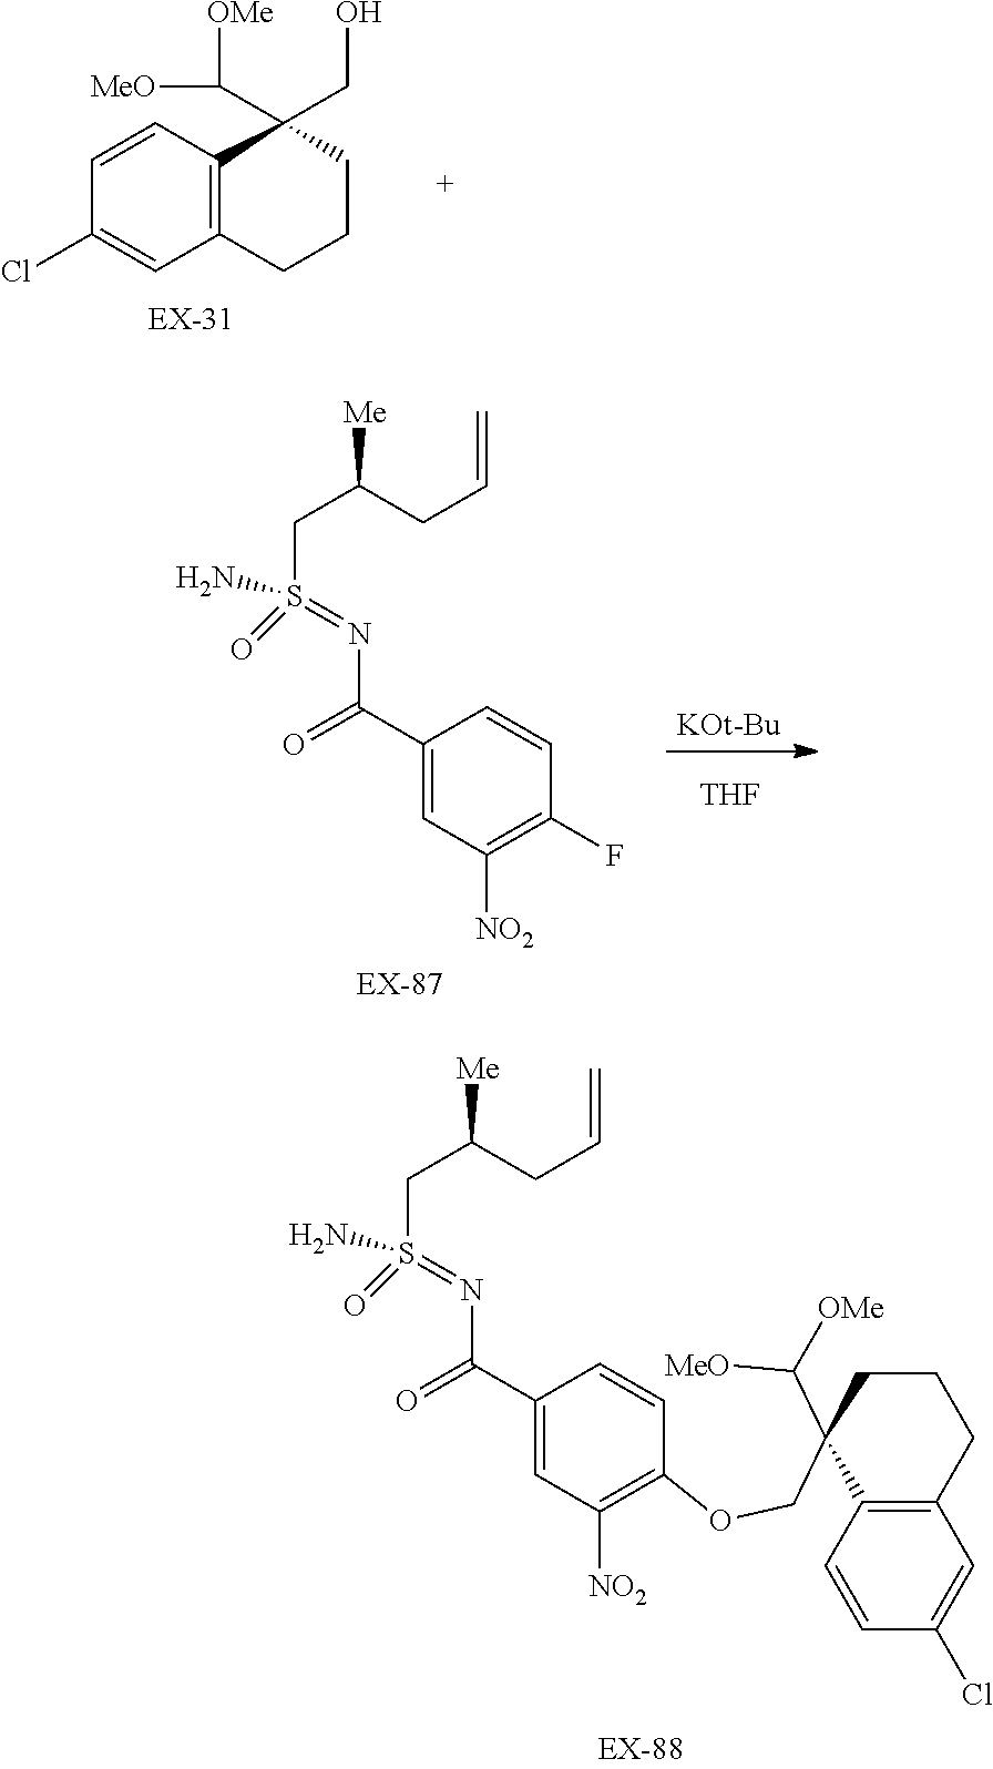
C12=C(CCCC1(CO)C([OMe])[MeO])C=C(Cl)C=C2.C1(C(=O)N=S(N)(CC([Me])CC=C)=O)=CC([NO2])=C(OCC2(C([MeO])[OMe])C3=C(CCC2)C=C(Cl)C=C3)C=C1.[KOt-Bu].[THF].C1(C(=O)N=S(N)(CC([Me])CC=C)=O)=CC([NO2])=C(F)C=C1
